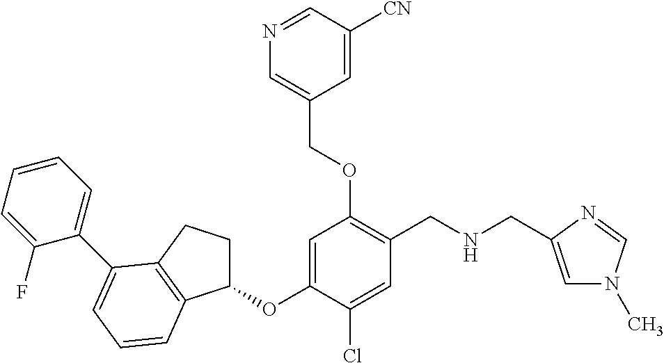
C1(OC2=CC(OCC3=CN=CC([CN])=C3)=C(CNCC3=CN(C)C=N3)C=C2Cl)CCC2=C1C=CC=C2C1=CC=CC=C1F
